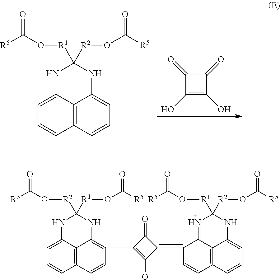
C12=C3C=CC=C1NC([R1]OC([R5])=O)([R2]OC([R5])=O)NC2=CC=C3.C1(=O)C(O)=C(O)C1=O.O=C1C(C2=C3C4=C(C=CC=C4NC([R2]OC([R5])=O)([R1]OC([R5])=O)N3)C=C2)=C([O-])C1=C1C2=NC([R2]OC([R5])=O)([R1]OC([R5])=O)NC3=CC=CC(=C32)C=C1
